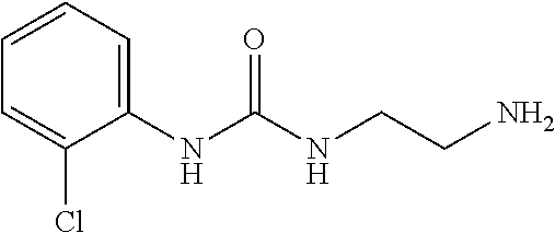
C1(NC(NCCN)=O)=CC=CC=C1Cl
